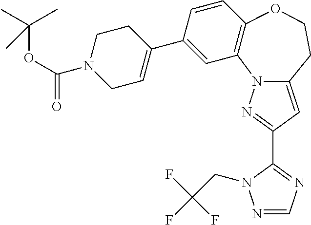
C1=C(C2=CCN(C(=O)OC(C)(C)C)CC2)C=CC2=C1N1C(=CC(C3=NC=NN3CC(F)(F)F)=N1)CCO2
